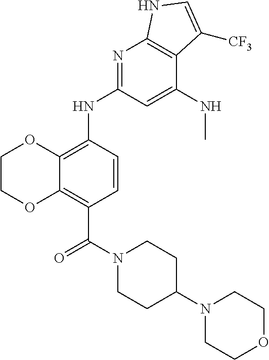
C1COC2=C(C(N3CCC(N4CCOCC4)CC3)=O)C=CC(NC3=NC4=C(C(NC)=C3)C([CF3])=CN4)=C2O1
